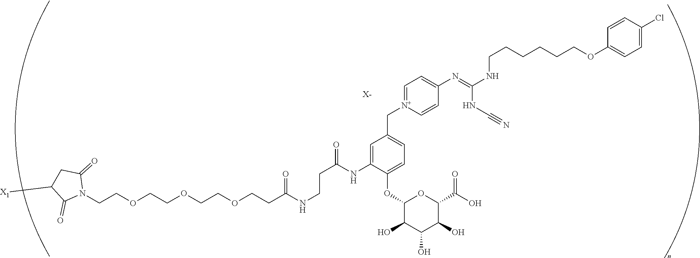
C(COCCOCCOCCC(NCCC(=O)NC1=CC(C[N+]2=CC=C(N=C(NCCCCCCOC3=CC=C(Cl)C=C3)NC#N)C=C2)=CC=C1OC1C(O)C(O)C(O)C(C(O)=O)O1)=O)N1C(=O)CC([X1])C1=O.[X-]
